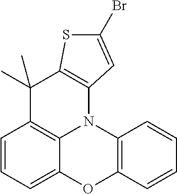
C1=CC=C2C3=C1C(C)(C)C1=C(N3C3=C(C=CC=C3)O2)C=C(Br)S1
